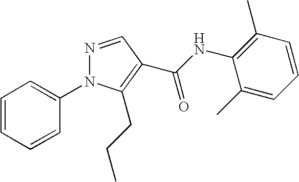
C1=CC=CC(N2N=CC(C(NC3=C(C)C=CC=C3C)=O)=C2CCC)=C1
